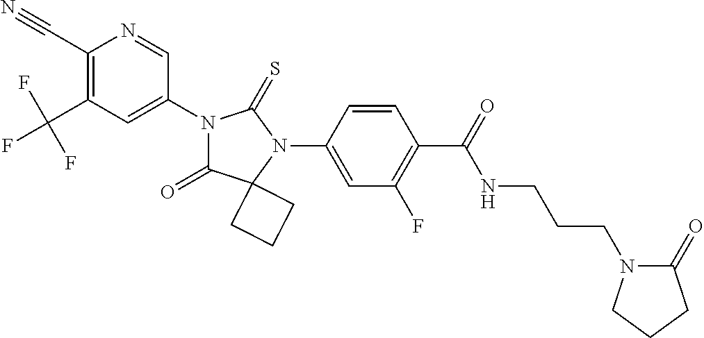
C1(C#N)=C(C(F)(F)F)C=C(N2C(=O)C3(N(C4=CC(F)=C(C(=O)NCCCN5C(=O)CCC5)C=C4)C2=S)CCC3)C=N1
